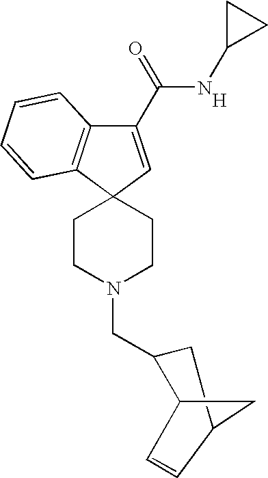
C1(C(=O)NC2CC2)=CC2(C3=C1C=CC=C3)CCN(CC1C3C=CC(C1)C3)CC2.[H]
